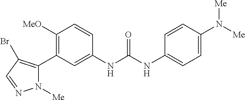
C1([MeO])=C(C2=C(Br)C=NN2[Me])C=C(NC(NC2=CC=C(N([Me])[Me])C=C2)=O)C=C1
